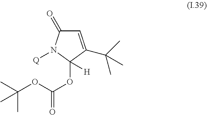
C1=C(C(C)(C)C)C(OC(OC(C)(C)C)=O)([H])N([Q])C1=O
